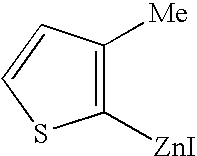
C1([ZnI])=C([Me])C=CS1
